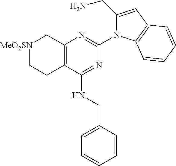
C12=C(C(NCC3=CC=CC=C3)=NC(N3C(CN)=CC4=C3C=CC=C4)=N1)CC[MeO2SN]C2
